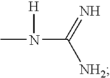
CN([H])C(=N)[NH2]
